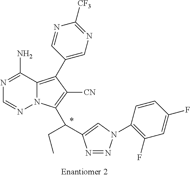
N1=NN(C2=C(F)C=C(F)C=C2)C=C1C(CC)C1=C([CN])C(C2=CN=C([CF3])N=C2)=C2N1N=CN=C2N
